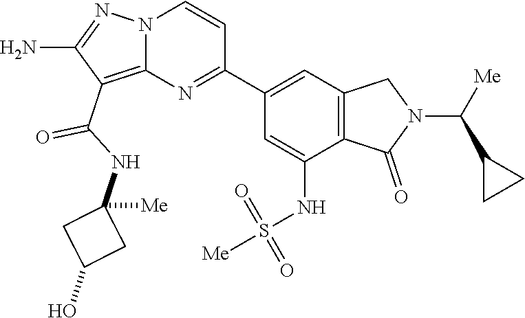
C12=C(C(NC3([Me])CC(O)C3)=O)C(N)=NN1C=CC(C1=CC3=C(C(NS([Me])(=O)=O)=C1)C(=O)N(C([Me])C1CC1)C3)=N2
